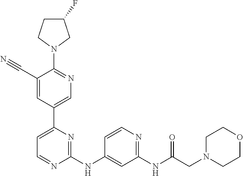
C1(C#N)=CC(C2=CC=NC(NC3=CC(NC(CN4CCOCC4)=O)=NC=C3)=N2)=CN=C1N1CC(F)CC1
